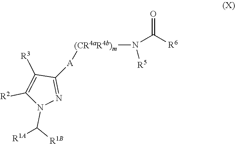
[R6]C(N([(CR4aR4b)m][A]C1=NN(C([R1B])[R1A])C([R2])=C1[R3])[R5])=O
